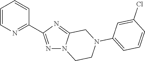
C1=CN=C(C2=NN3C(=N2)CN(C2=CC=CC(Cl)=C2)CC3)C=C1
